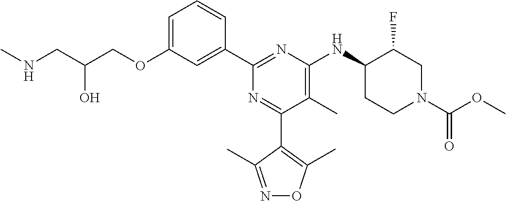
C1=C(OCC(CNC)O)C=C(C2=NC(NC3CCN(C(OC)=O)CC3F)=C(C)C(C3=C(C)ON=C3C)=N2)C=C1
